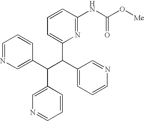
C1=NC=C(C(C(C2=CC=CN=C2)C2=CC=CC(NC(O[Me])=O)=N2)C2=CN=CC=C2)C=C1
